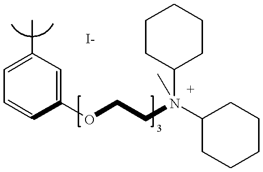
C1=C(C)C=C(OCCN(C2CCCCC2)(C)C2CCCCC2)C=C1
